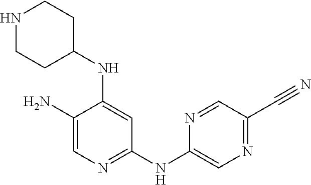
C1(N)=CN=C(NC2=CN=C(C#N)C=N2)C=C1NC1CCNCC1
